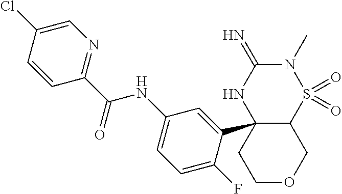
C12C(C3=CC(NC(C4=NC=C(Cl)C=C4)=O)=CC=C3F)(NC(=N)N(C)S1(=O)=O)CCOC2
